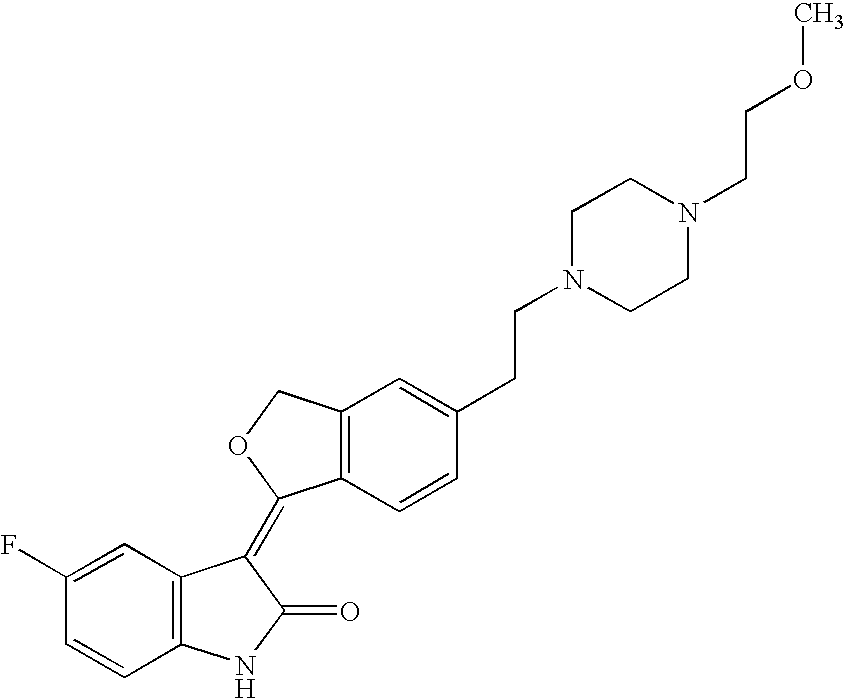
C1=C(F)C=CC2=C1C(=C1C3=C(CO1)C=C(CCN1CCN(CCOC)CC1)C=C3)C(=O)N2
